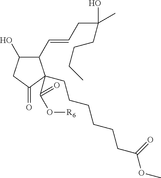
C1(C=CCC(O)(C)CCCC)C(O)CC(=O)C1(CCCCCCC(OC)=O)C(O[R6])=O
